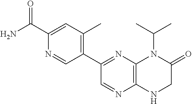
C1(C2=NC3=C(N=C2)NCC(=O)N3C(C)C)=C(C)C=C(C(=O)N)N=C1
